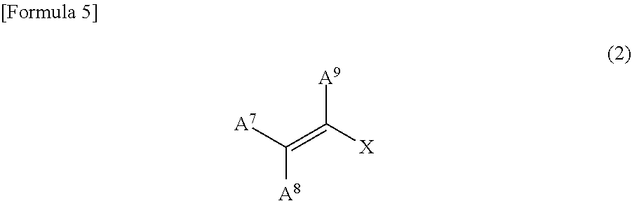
[A7]C(=C([X])[A9])[A8]
